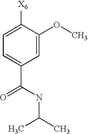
C1=C([X6])C(OC)=CC(C(NC(C)C)=O)=C1
